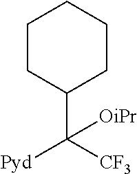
C1CC(C([CF3])([Pyd])[OiPr])CCC1
